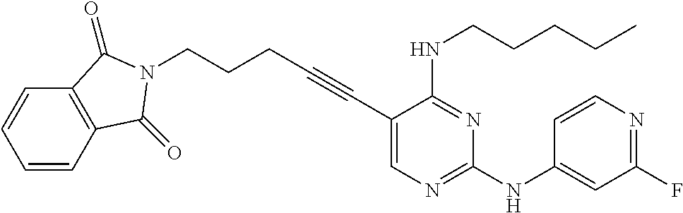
C(#CC1=CN=C(NC2=CC(F)=NC=C2)N=C1NCCCCC)CCCN1C(=O)C2=C(C=CC=C2)C1=O
